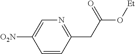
C1=CC(CC(O[Et])=O)=NC=C1[O2N]
